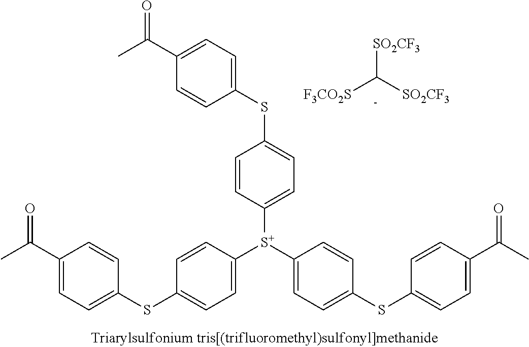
[F3CO2S]C([SO2CF3])[SO2CF3].C1(C(C)=O)=CC=C(SC2=CC=C([S+](C3=CC=C(SC4=CC=C(C(=O)C)C=C4)C=C3)C3=CC=C(SC4=CC=C(C(=O)C)C=C4)C=C3)C=C2)C=C1
